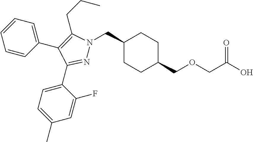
C1(CN2N=C(C3=CC=C(C)C=C3F)C(C3=CC=CC=C3)=C2CCC)CCC(COCC(O)=O)CC1
